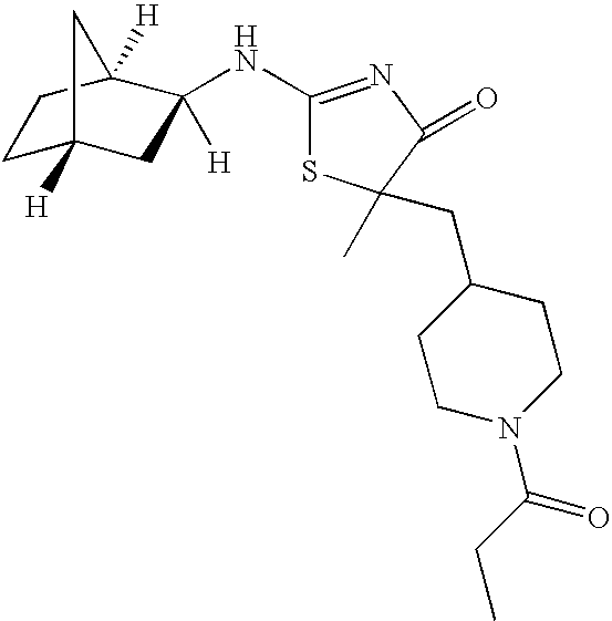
C1C2([H])CC([H])(NC3=NC(=O)C(CC4CCN(C(CC)=O)CC4)(C)S3)C([H])(C1)C2
